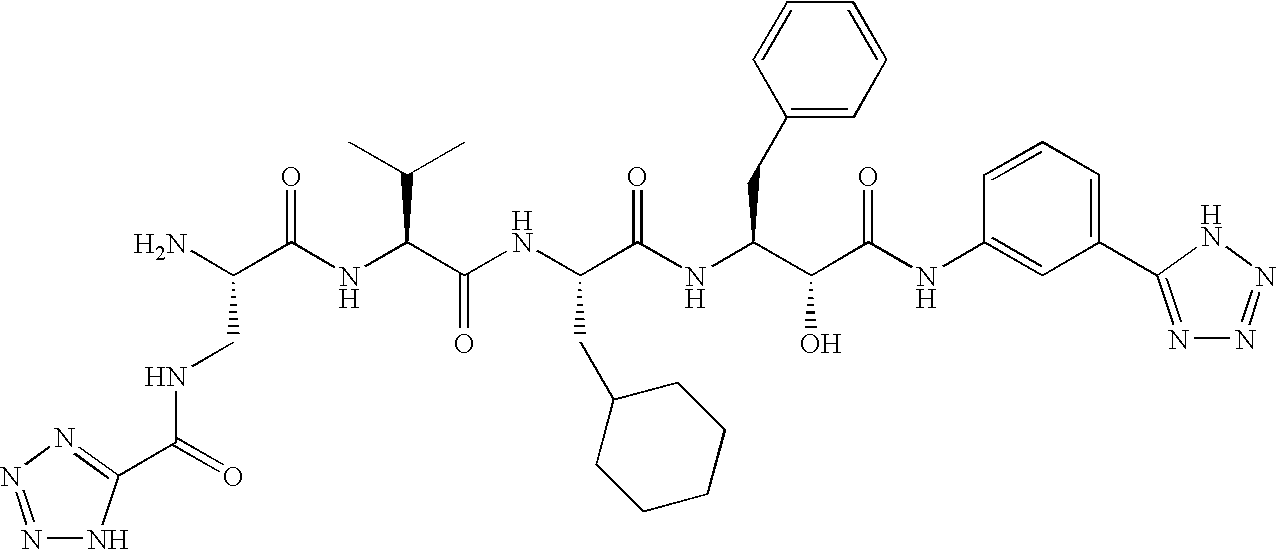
N(C(=O)C1=NN=NN1)CC(N)C(=O)NC(C(C)C)C(=O)NC(CC1CCCCC1)C(=O)NC(CC1=CC=CC=C1)C(O)C(=O)NC1=CC(C2=NN=NN2)=CC=C1
